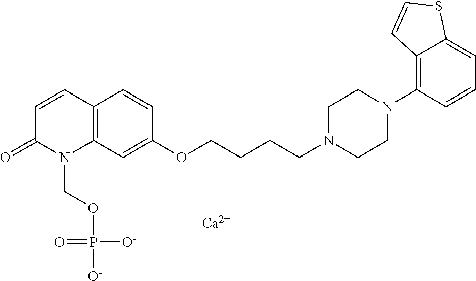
C12=C(C=C(OCCCCN3CCN(C4=C5C(=CC=C4)SC=C5)CC3)C=C1)N(COP(=O)([O-])[O-])C(=O)C=C2.[Ca]
